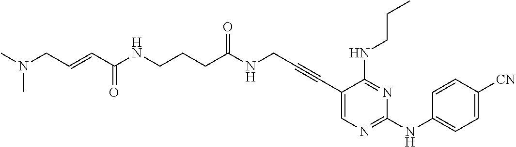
C(CCC(NCC#CC1=CN=C(NC2=CC=C([CN])C=C2)N=C1NCCC)=O)NC(C=CCN(C)C)=O
